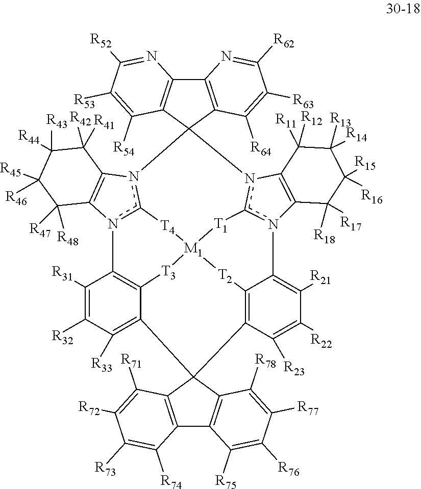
C12(C3=C(C4=C1C([R54])=C([R53])C([R52])=N4)N=C([R62])C([R63])=C3[R64])n1c3n(C4=C5[T3][M1]6([T4]3)[T1]c3n(C7=C([R21])C([R22])=C([R23])C(=C7[T2]6)C6(C5=C([R33])C([R32])=C4[R31])C4=C(C5=C6C([R71])=C([R72])C([R73])=C5[R74])C([R75])=C([R76])C([R77])=C4[R78])C4=C(n32)C([R11])([R12])C([R13])([R14])C([R15])([R16])C4([R18])[R17])C2=C1C([R41])([R42])C([R44])([R43])C([R45])([R46])C2([R48])[R47]
